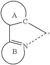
C1C=NCC1.[A].B
